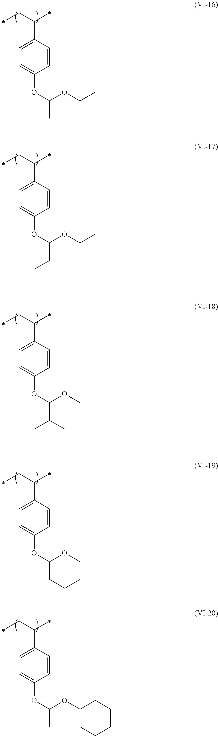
C1=CC(C(CC)C)=CC=C1OC(C)OCC.C1=CC(C(CC)C)=CC=C1OC1CCCCO1.C1=CC(C(CC)C)=CC=C1OC(C)OC1CCCCC1.C1=CC(C(CC)C)=CC=C1OC(CC)OCC.C1=CC(C(CC)C)=CC=C1OC(C(C)C)OC
